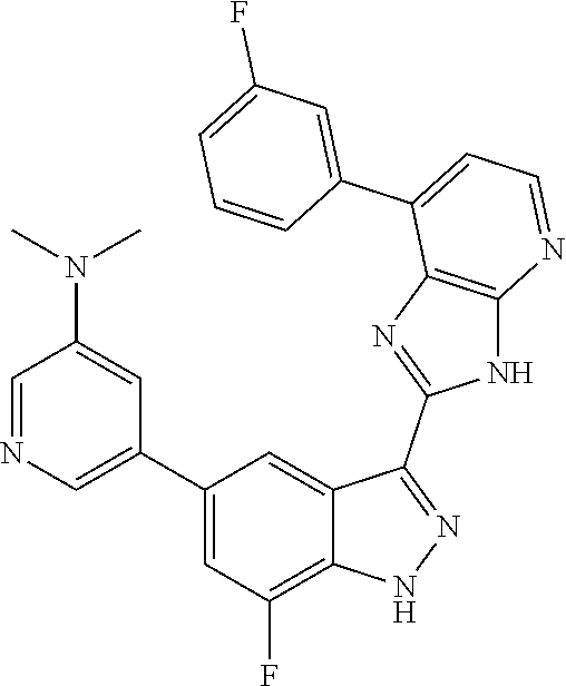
C1=NC=C(C2=CC(F)=C3C(=C2)C(C2=NC4=C(N2)N=CC=C4C2=CC(F)=CC=C2)=NN3)C=C1N(C)C
